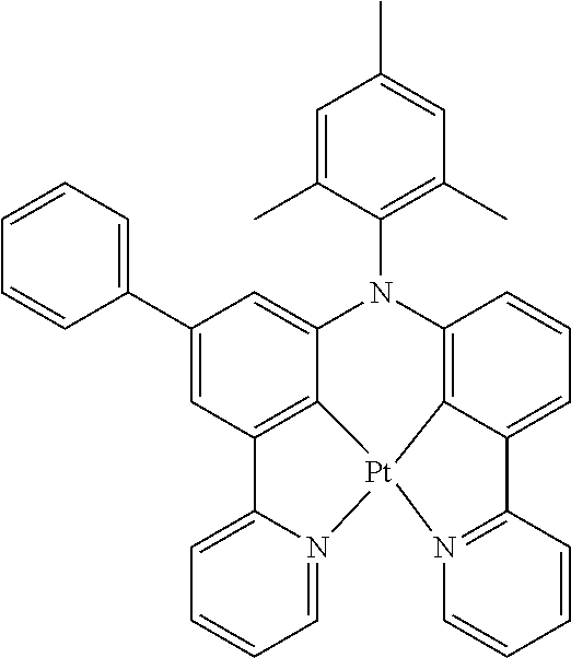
C1(C2=CC=CC=C2)=CC2=C3C(=C1)N(C1=C(C)C=C(C)C=C1C)C1=C4C(=CC=C1)C1=N([Pt]34N3=CC=CC=C23)C=CC=C1
